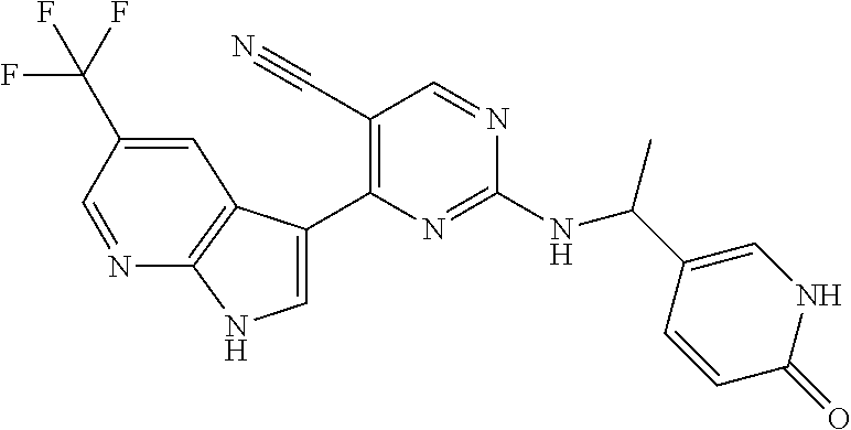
C1=C(C(F)(F)F)C=NC2=C1C(C1=C(C#N)C=NC(NC(C3=CNC(=O)C=C3)C)=N1)=CN2
